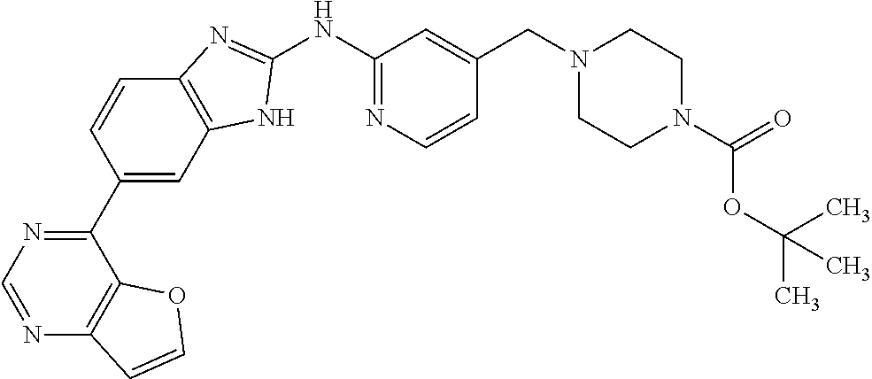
N1=CN=C(C2=CC3=C(C=C2)N=C(NC2=NC=CC(CN4CCN(C(=O)OC(C)(C)C)CC4)=C2)N3)C2=C1C=CO2
